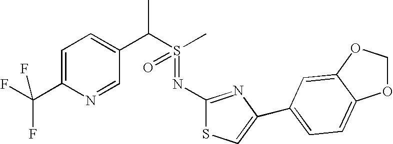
C1=C(C(F)(F)F)N=CC(C(S(C)(=O)=NC2=NC(C3=CC=C4OCOC4=C3)=CS2)C)=C1
